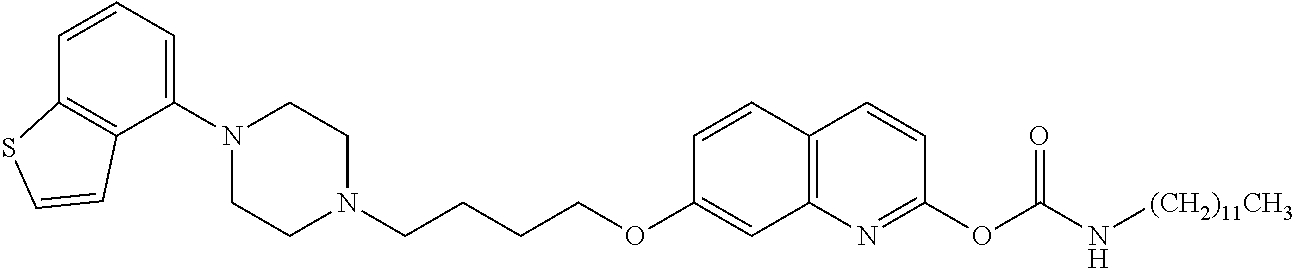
C1(N2CCN(CCCCOC3=CC4=C(C=C3)C=CC(OC(=O)N[(CH2)11CH3])=N4)CC2)=CC=CC2=C1C=CS2
